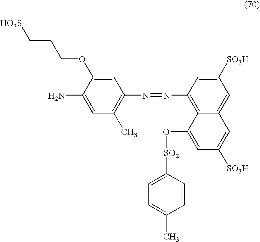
C1=C(N)C(OCCC[HO3S])=CC(N=NC2=C3C(=CC([SO3H])=C2)C=C([SO3H])C=C3O[SO2]C2=CC=C(C)C=C2)=C1C
